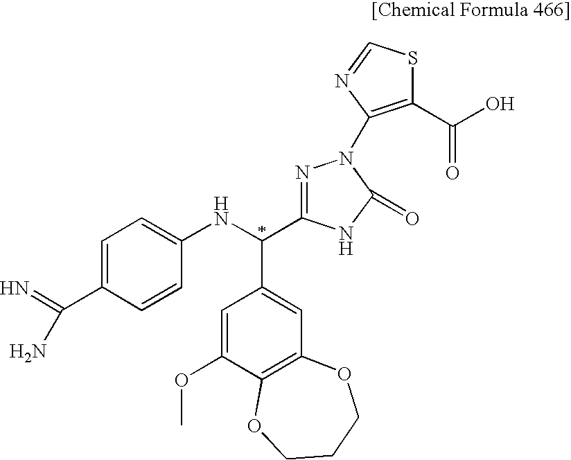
C1=C(C(=N)N)C=CC(NC(C2=CC3=C(C(OC)=C2)OCCCO3)C2=NN(C3=C(C(O)=O)SC=N3)C(=O)N2)=C1
